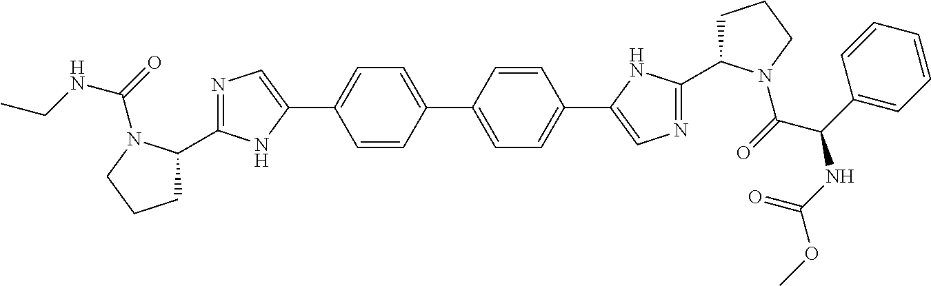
C1(C2=CC=C(C3=CN=C(C4CCCN4C(=O)C(C4=CC=CC=C4)NC(OC)=O)N3)C=C2)=CC=C(C2=CN=C(C3CCCN3C(=O)NCC)N2)C=C1
